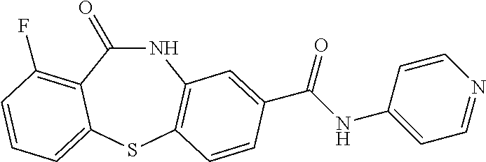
C1(=O)NC2=C(SC3=CC=CC(F)=C13)C=CC(C(NC1=CC=NC=C1)=O)=C2
